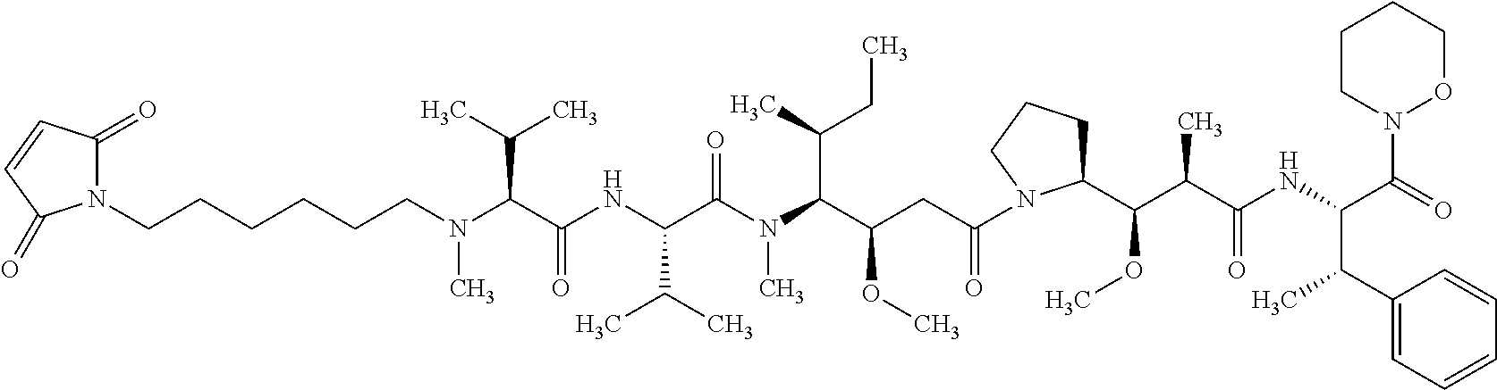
C1(=O)C=CC(=O)N1CCCCCCN(C(C(NC(C(N(C(C(CC(=O)N1C(C(C(C(NC(C(=O)N2OCCCC2)C(C2=CC=CC=C2)C)=O)C)OC)CCC1)OC)C(C)CC)C)=O)C(C)C)=O)C(C)C)C
